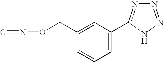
C1=C(C2=NN=NN2)C=C(CON=C)C=C1
